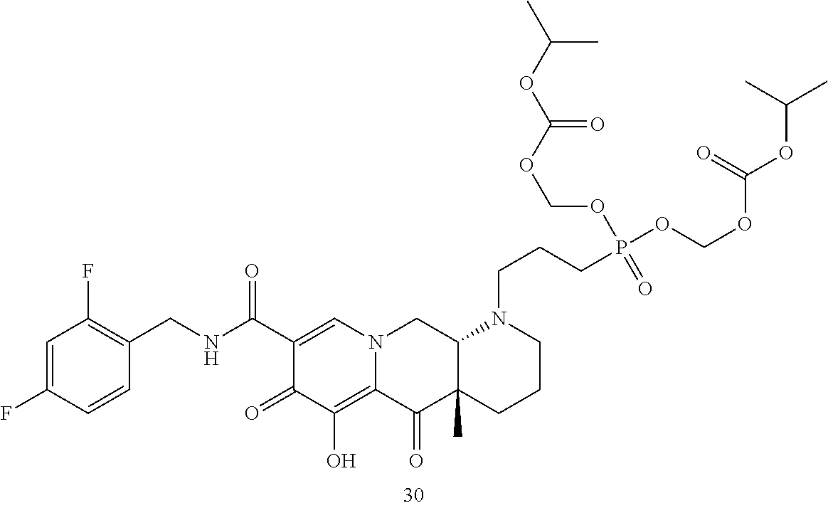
C1(C(NCC2=C(F)C=C(F)C=C2)=O)=CN2C(=C(O)C1=O)C(=O)C1(C)C(C2)N(CCCP(OCOC(OC(C)C)=O)(=O)OCOC(OC(C)C)=O)CCC1
